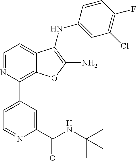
N1=CC=C2C(=C1C1=CC=NC(C(NC(C)(C)C)=O)=C1)OC(N)=C2NC1=CC(Cl)=C(F)C=C1
